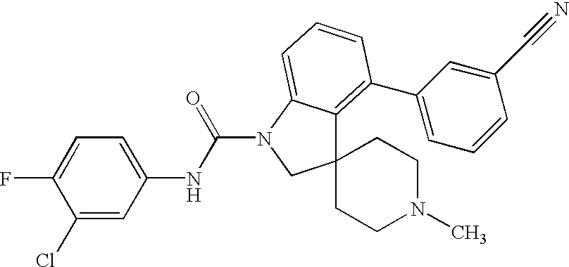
C1(Cl)=CC(NC(N2CC3(C4=C(C5=CC=CC(C#N)=C5)C=CC=C24)CCN(C)CC3)=O)=CC=C1F
